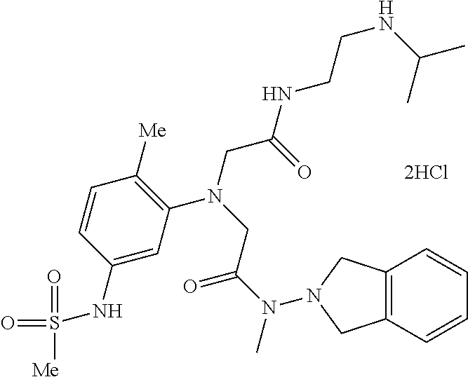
C1=C(NS(=O)(=O)[Me])C=CC([Me])=C1N(CC(NCCNC(C)C)=O)CC(N(C)N1CC2=C(C=CC=C2)C1)=O.[2HCl]
